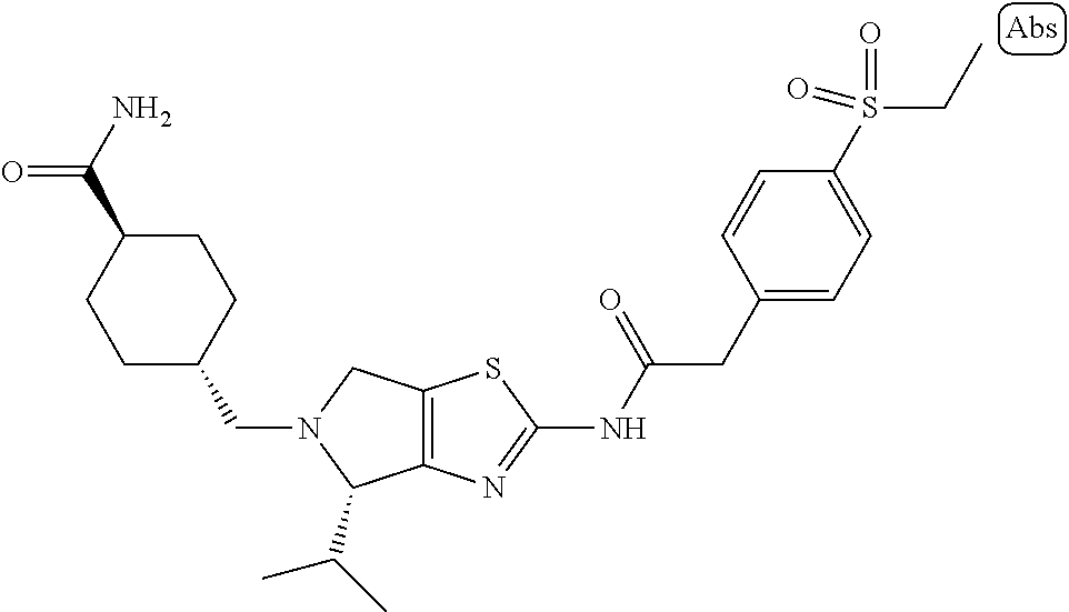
C12=C(N=C(NC(CC3=CC=C(S(CC)(=O)=O)C=C3)=O)S1)C(C(C)C)N(CC1CCC(C(N)=O)CC1)C2
